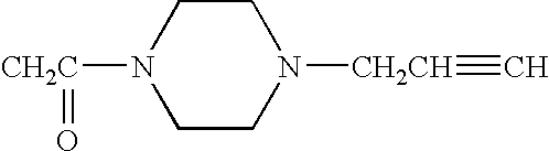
[CH2C](=O)N1CCN([CH2CH]#C)CC1
